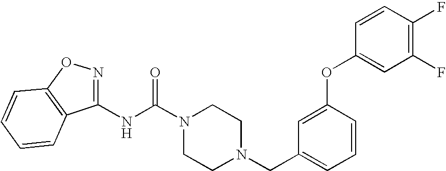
N(C(N1CCN(CC2=CC=CC(OC3=CC(F)=C(F)C=C3)=C2)CC1)=O)C1=NOC2=C1C=CC=C2
